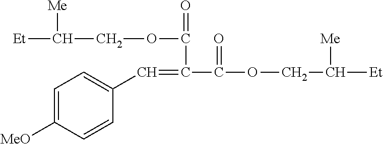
C1=C([MeO])C=CC(C=C(C(OCC([Et])[Me])=O)C(OCC([Et])[Me])=O)=C1
